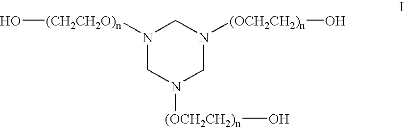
N1([(CH2CH2O)n]O)CN([(OCH2CH2)n]O)CN([(OCH2CH2)n]O)C1
